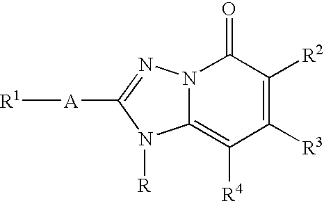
C12=C([R4])C([R3])=C([R2])C(=O)N1N=C([A][R1])N2[R]
